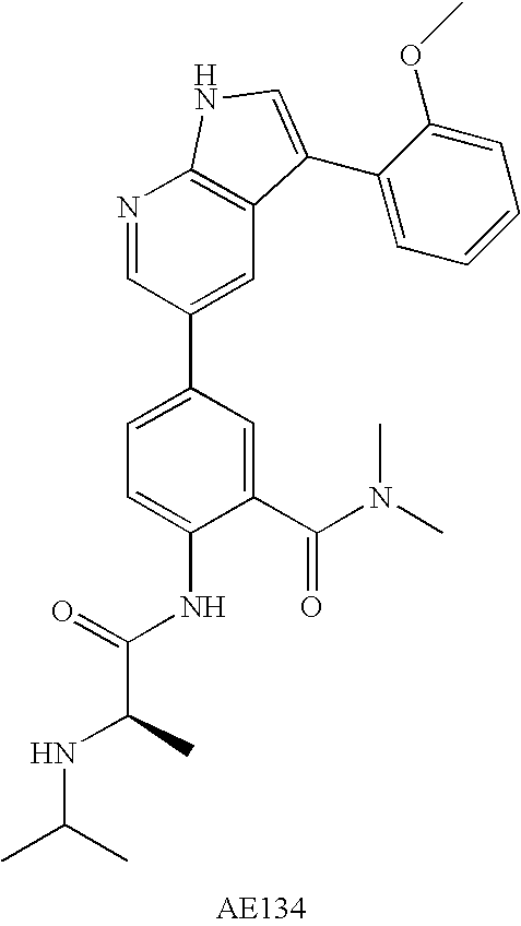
C1(C(N(C)C)=O)=CC(C2=CC3=C(N=C2)NC=C3C2=CC=CC=C2OC)=CC=C1NC(C(NC(C)C)C)=O
